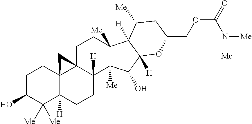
C1C(O)C([Me])([Me])C2([H])C3(C1)C1(C([H])(CC2)C2([Me])C([Me])(CC1)C1([H])C([H])(C2O)OC(COC(=O)N([Me])[Me])CC1[Me])C3
